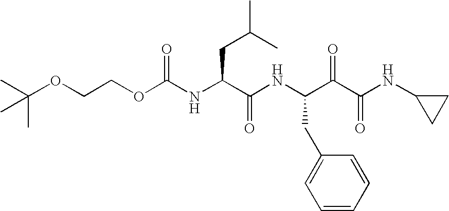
C(OCCOC(NC(C(NC(C(C(NC1CC1)=O)=O)CC1=CC=CC=C1)=O)CC(C)C)=O)(C)(C)C
